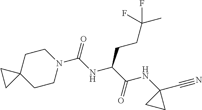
C1CC2(CCN1C(NC(C(=O)NC1(C#N)CC1)CCC(C)(F)F)=O)CC2
